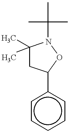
C1C(C)(C)N(C(C)(C)C)OC1c1ccccc1
